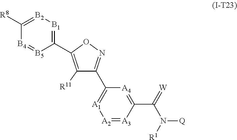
[A2]1=[A3]C(C(=[W])N([R1])[Q])=[A4]C(C2=NOC(C3=[B1][B2]=C([R8])[B4]=[B5]3)=C2[R11])=[A1]1
